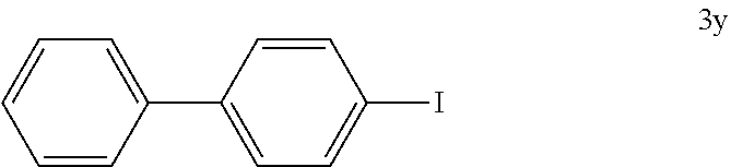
C1=C(C2=CC=C(I)C=C2)C=CC=C1
